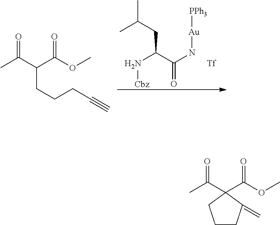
CC(CC(C(N[Au][PPh3])=O)N[Cbz])C.[Tf].CC(C(C(OC)=O)CCCC#C)=O.C1CC(=C)C(C(C)=O)(C(OC)=O)C1
